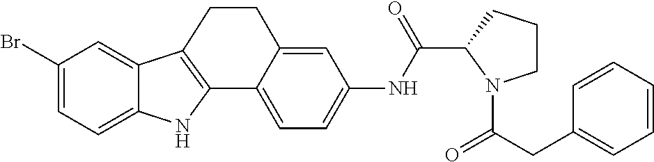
BrC1=CC=C2C(=C1)C1=C(N2)C2=CC=C(NC(C3N(C(CC4=CC=CC=C4)=O)CCC3)=O)C=C2CC1
